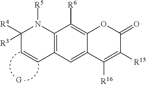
C12=C(C=C3C(=C1[R6])OC(=O)C([R15])=C3[R16])C=CC([R4])([R3])N2[R5]
